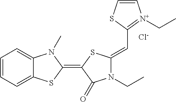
[Cl-].C1=CC=C2C(=C1)N(C)C(=C1SC(=CC3=[N+](CC)C=CS3)N(CC)C1=O)S2
